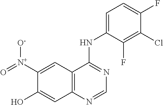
C12=C(N=CN=C1NC1=CC=C(F)C(Cl)=C1F)C=C(O)C([N+](=O)[O-])=C2
